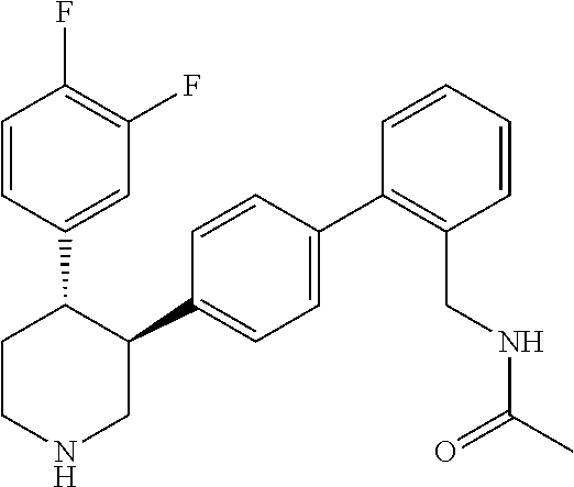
C1=C(C2=C(CNC(C)=O)C=CC=C2)C=CC(C2C(C3=CC(F)=C(F)C=C3)CCNC2)=C1
